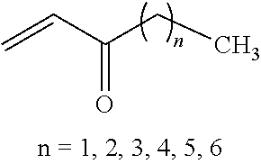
C=CC(CC)=O
